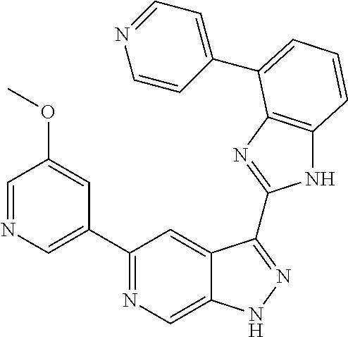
C1(C2=NC=C3C(=C2)C(C2=NC4=C(N2)C=CC=C4C2=CC=NC=C2)=NN3)=CN=CC(OC)=C1
